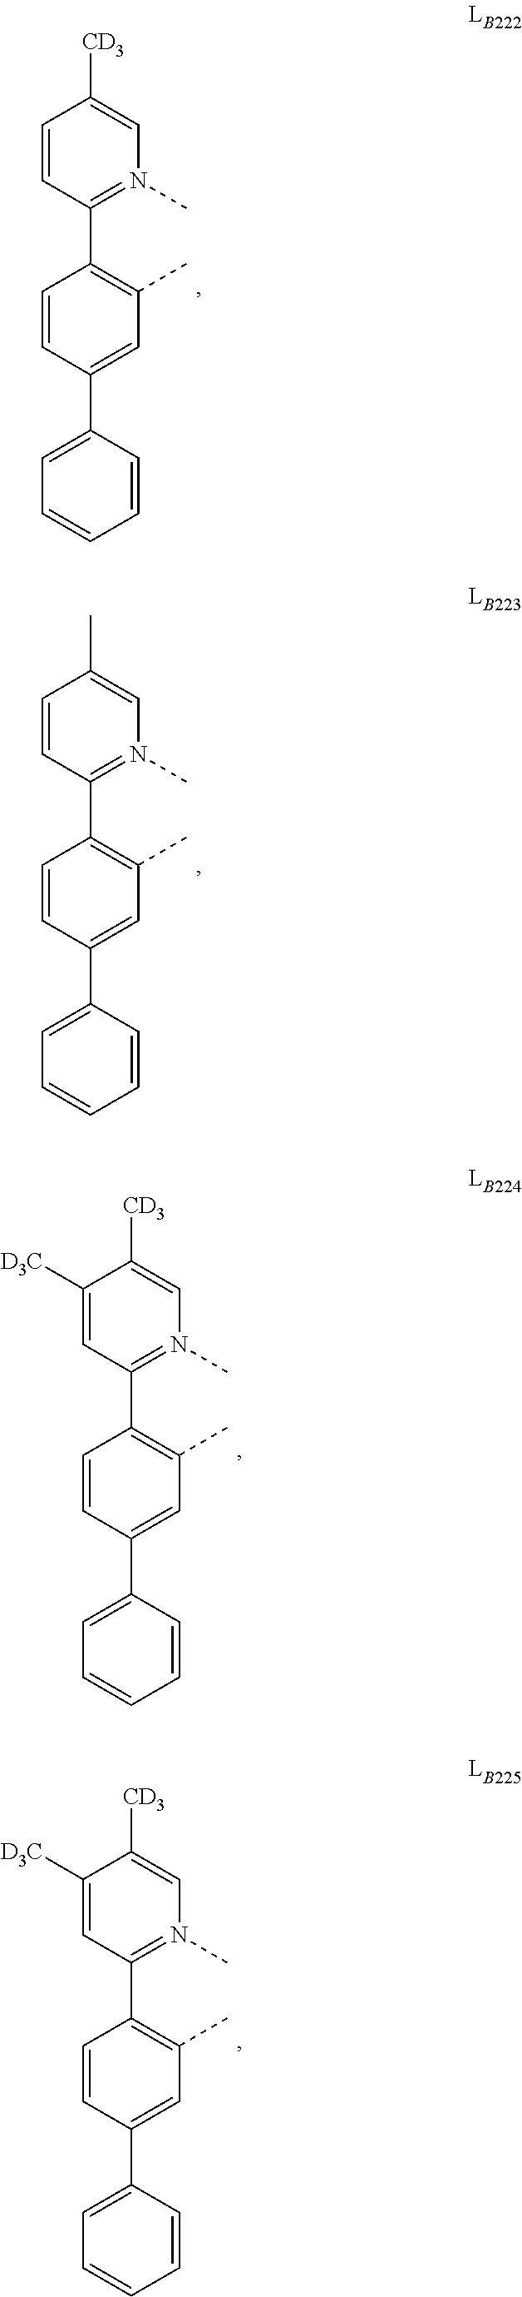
C1(C2=CC=CC=C2)=CC(C)=C(C2=N(C)C=C([CD3])C=C2)C=C1.C1(C2=CC=CC=C2)=CC(C)=C(C2=N(C)C=C(C)C=C2)C=C1.C1(C2=CC=CC=C2)=CC(C)=C(C2=N(C)C=C([CD3])C([D3C])=C2)C=C1.C1(C2=CC=CC=C2)=CC(C)=C(C2=N(C)C=C([CD3])C([D3C])=C2)C=C1
